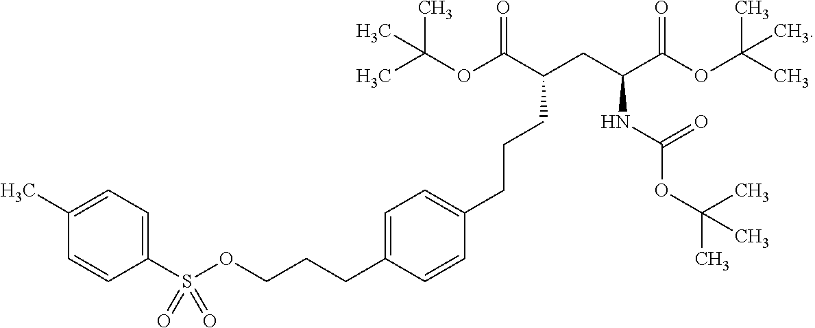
C(OC(C)(C)C)(=O)C(CC(C(OC(C)(C)C)=O)NC(OC(C)(C)C)=O)CCCC1=CC=C(CCCOS(C2=CC=C(C)C=C2)(=O)=O)C=C1
